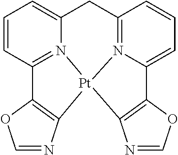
N12=C3C=CC=C1C1=C(N=CO1)[Pt]21N2=C(C=CC=C2C3)C2=C1N=CO2
